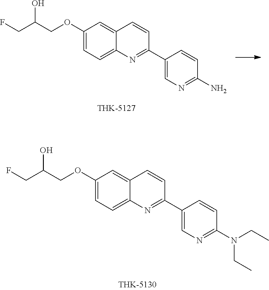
C1(OCC(CF)O)=CC=C2C(=C1)C=CC(C1=CN=C(N)C=C1)=N2.C1(OCC(CF)O)=CC=C2C(=C1)C=CC(C1=CN=C(N(CC)CC)C=C1)=N2
